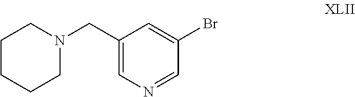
N1(CC2=CN=CC(Br)=C2)CCCCC1
